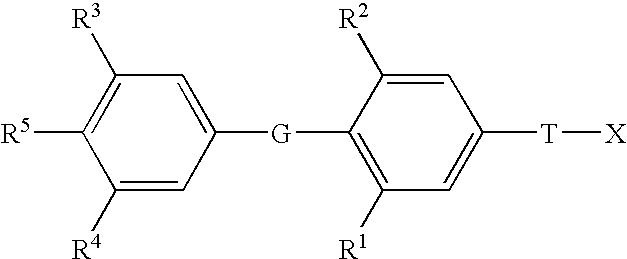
C1([R4])=CC([G]C2=C([R1])C=C([T][X])C=C2[R2])=CC([R3])=C1[R5]
